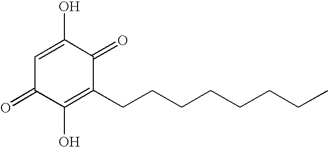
OC1=CC(=O)C(O)=C(CCCCCCCC)C1=O
